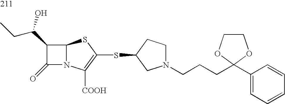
C12N(C([COOH])=C(SC3CN(CCCC4(C5=CC=CC=C5)OCCO4)CC3)S1)C(=O)C2C(CC)O
